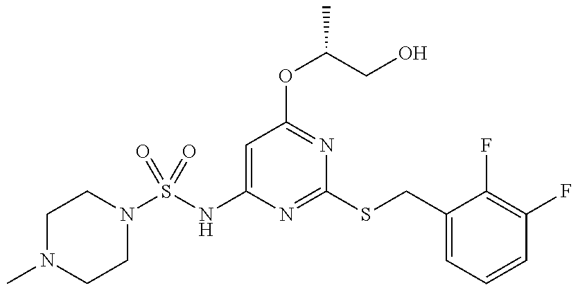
C1=C(NS(N2CCN(C)CC2)(=O)=O)N=C(SCC2=CC=CC(F)=C2F)N=C1OC(CO)C
